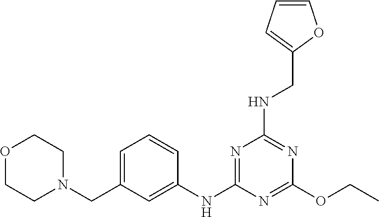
C1=C(CN2CCOCC2)C=C(NC2=NC(NCC3=CC=CO3)=NC(OCC)=N2)C=C1
